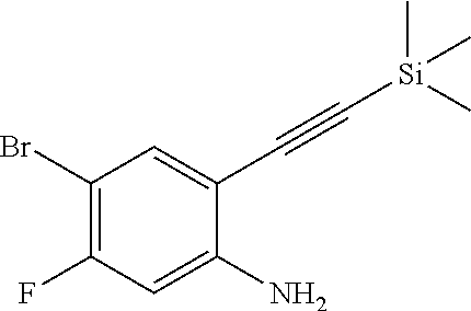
C1(Br)=C(F)C=C(N)C(C#C[Si](C)(C)C)=C1
